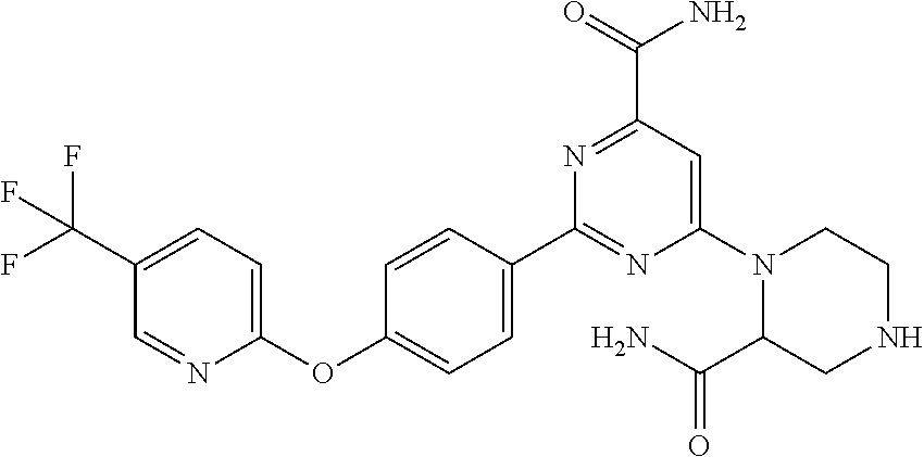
C1=C(OC2=CC=C(C3=NC(N4CCNCC4C(N)=O)=CC(C(N)=O)=N3)C=C2)N=CC(C(F)(F)F)=C1
